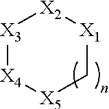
[X3]1[X4][X5]C[X1][X2]1
